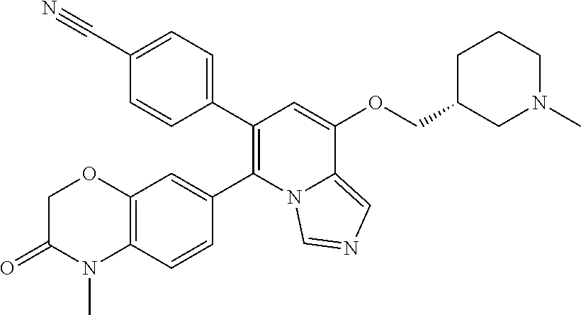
C1(C#N)=CC=C(C2=C(C3=CC4=C(C=C3)N(C)C(=O)CO4)N3C(=CN=C3)C(OCC3CN(C)CCC3)=C2)C=C1
